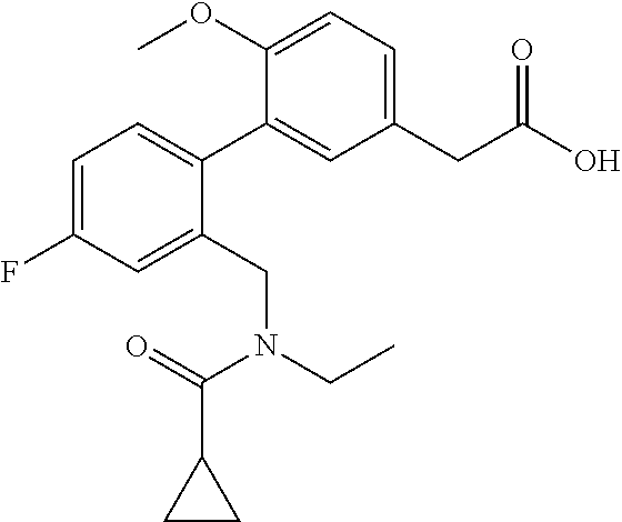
C1=C(F)C=C(CN(CC)C(C2CC2)=O)C(C2=CC(CC(O)=O)=CC=C2OC)=C1
